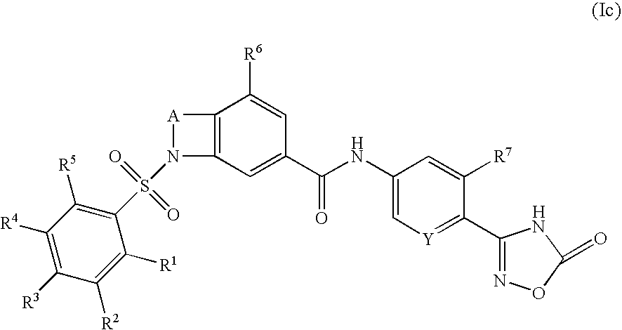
C1([R3])=C([R4])C([R5])=C(S(=O)(=O)N2C3=C([A]2)C([R6])=CC(C(NC2=C[Y]=C(C4=NOC(=O)N4)C([R7])=C2)=O)=C3)C([R1])=C1[R2]
